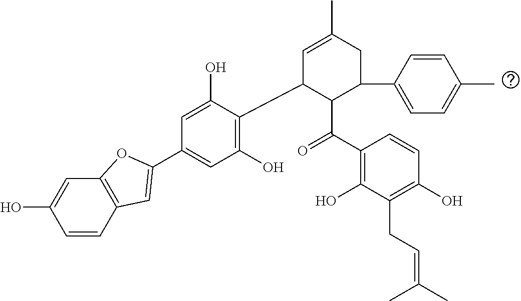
C1=CC2=C(C=C1O)OC(C1=CC(O)=C(C3C(C(C4=C(O)C(CC=C(C)C)=C(O)C=C4)=O)C(C4=CC=C(C)C=C4)CC(C)=C3)C(O)=C1)=C2
